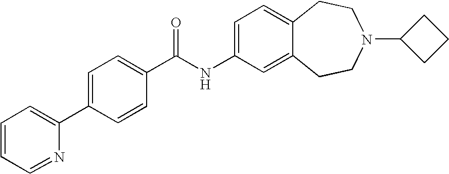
C1=C(NC(C2=CC=C(C3=CC=CC=N3)C=C2)=O)C=C2C(=C1)CCN(C1CCC1)CC2
